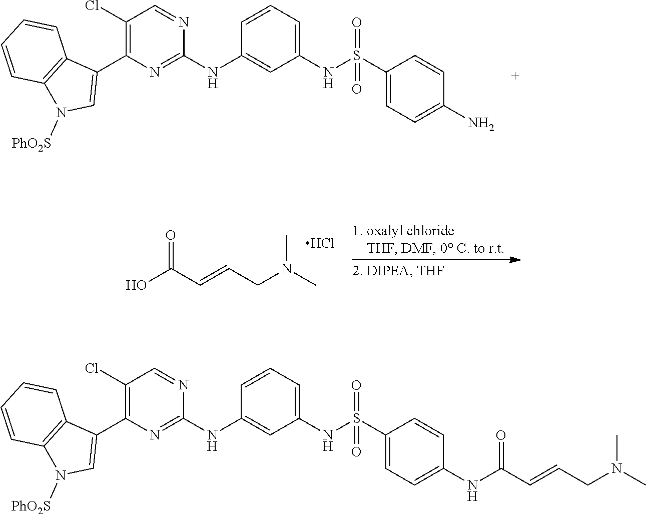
C1(NC2=CC(NS(C3=CC=C(N)C=C3)(=O)=O)=CC=C2)=NC(C2=CN([PhO2S])C3=C2C=CC=C3)=C(Cl)C=N1.OC(C=CCN(C)C)=O.Cl.C1(NC2=CC(NS(C3=CC=C(NC(C=CCN(C)C)=O)C=C3)(=O)=O)=CC=C2)=NC(C2=CN([PhO2S])C3=C2C=CC=C3)=C(Cl)C=N1
